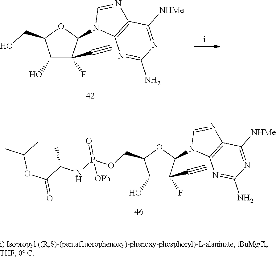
C1(O)C(F)(C#C)C(N2C3=C(N=C2)C([NHMe])=NC(N)=N3)OC1CO.C1(O)C(F)(C#C)C(N2C3=C(N=C2)C([NHMe])=NC(N)=N3)OC1COP(NC(C)C(=O)OC(C)C)(=O)[OPh]
